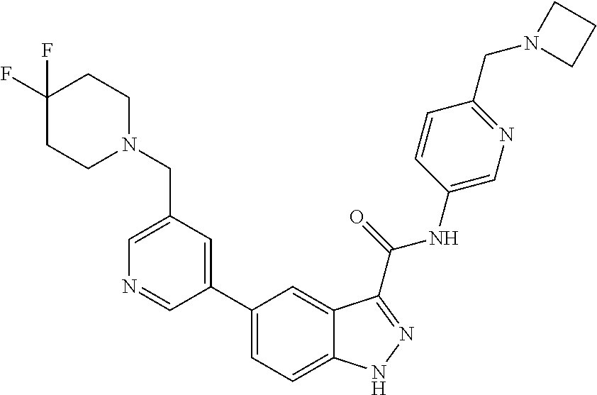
C1(CN2CCC(F)(F)CC2)=CN=CC(C2=CC=C3C(=C2)C(C(NC2=CN=C(CN4CCC4)C=C2)=O)=NN3)=C1
